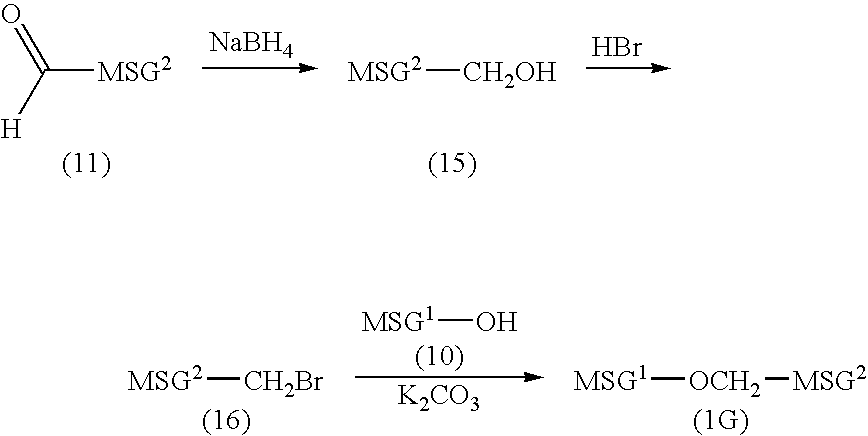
[MSG2][CH2OH].[NaBH4].O=C([H])[MSG2].Br.[MSG1][OCH2][MSG2].[MSG1]O.[K2CO3].[MSG2][CH2Br]
